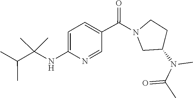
N(C(=O)C)(C)C1CN(C(C2=CC=C(NC(C(C)C)(C)C)N=C2)=O)CC1
